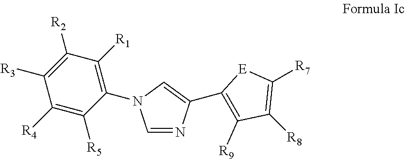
C1=NC(C2=C([R9])C([R8])=C([R7])[E]2)=CN1C1=C([R1])C([R2])=C([R3])C([R4])=C1[R5]
